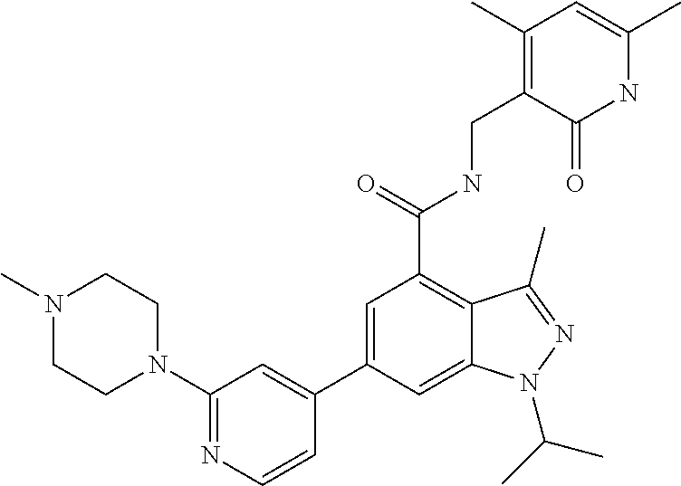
C1=C(C2=CC(N3CCN(C)CC3)=NC=C2)C=C2C(=C1C(=O)NCC1=C(C)C=C(C)NC1=O)C(C)=NN2C(C)C
